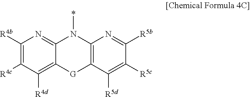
C1([R4b])=C([R4c])C([R4d])=C2C(=N1)N(*)C1=C([G]2)C([R5d])=C([R5c])C([R5b])=N1
